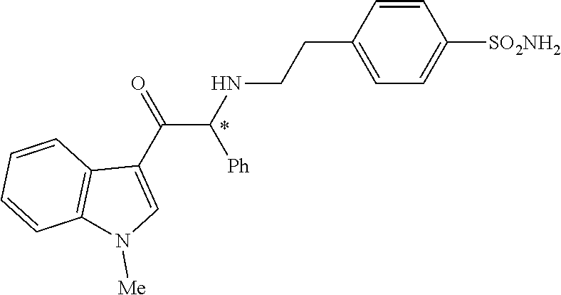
C1=CC(CCNC(C(C2=CN([Me])C3=C2C=CC=C3)=O)[Ph])=CC=C1[SO2NH2]
